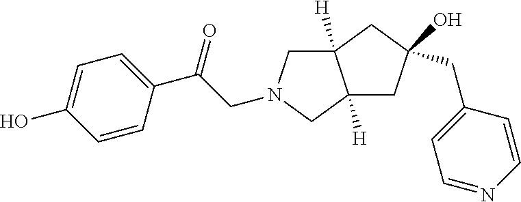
C12([H])CN(CC(C3=CC=C(O)C=C3)=O)CC1([H])CC(CC1=CC=NC=C1)(O)C2
